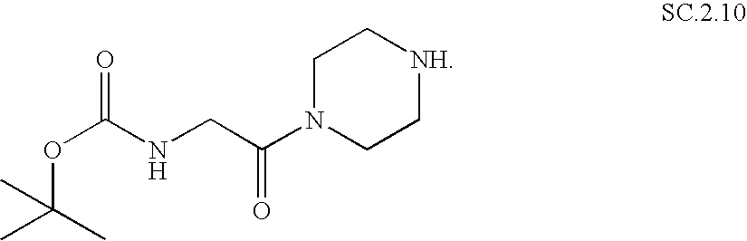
O(C(NCC(N1CC[NH]CC1)=O)=O)C(C)(C)C
